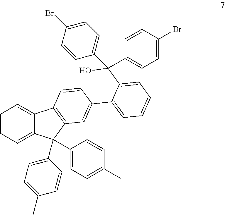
C1=CC=C2C(=C1)C1=C(C2(C2=CC=C(C)C=C2)C2=CC=C(C)C=C2)C=C(C2=CC=CC=C2C(O)(C2=CC=C(Br)C=C2)C2=CC=C(Br)C=C2)C=C1
